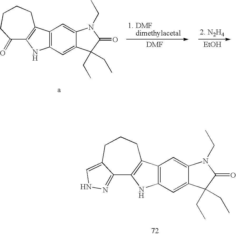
C12=C(C=C3C(=C1)C(CC)(CC)C(=O)N3CC)C1=C(N2)C2=NNC=C2CCC1.C12=C(C=C3C(=C1)C(CC)(CC)C(=O)N3CC)C1=C(N2)C(=O)CCCC1.[EtOH]
